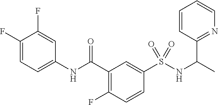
C1(NC(C2=C(F)C=CC(S(=O)(NC(C3=NC=CC=C3)C)=O)=C2)=O)=CC=C(F)C(F)=C1
